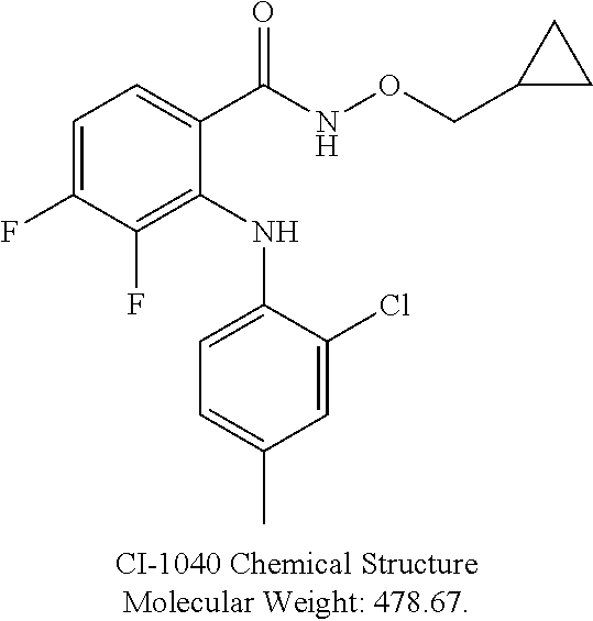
C1=C(Cl)C(NC2=C(F)C(F)=CC=C2C(=O)NOCC2CC2)=CC=C1C
